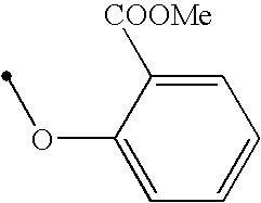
C1=C([COOMe])C(OC)=CC=C1
